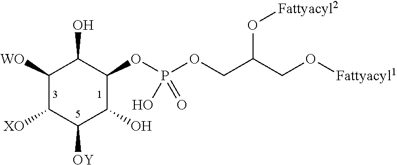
C1([WO])C([XO])C([OY])C(O)C(OP(OCC(CO[Fattyacyl1])O[Fattyacyl2])(O)=O)C1O
